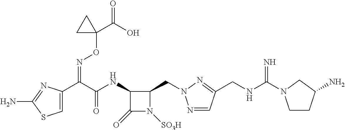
N(C(C(C1=CSC(N)=N1)=NOC1(C(=O)O)CC1)=O)C1C(CN2N=CC(CNC(=N)N3CCC(N)C3)=N2)N([SO3H])C1=O
